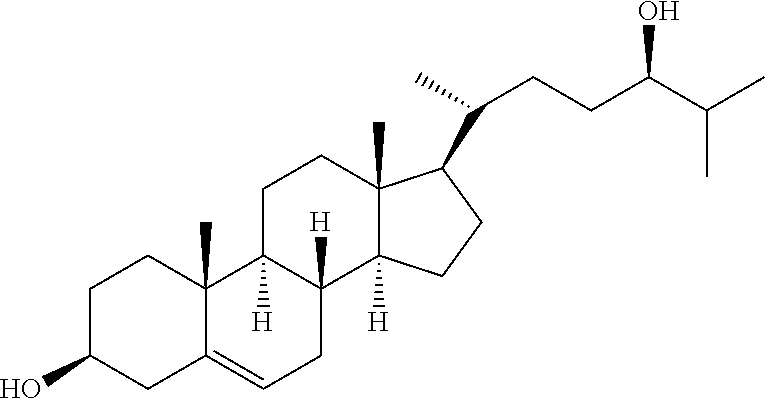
C1C(O)CC2=CCC3([H])C([H])(C2(C)C1)CCC1(C)C3([H])CCC1C(C)CCC(O)C(C)C
